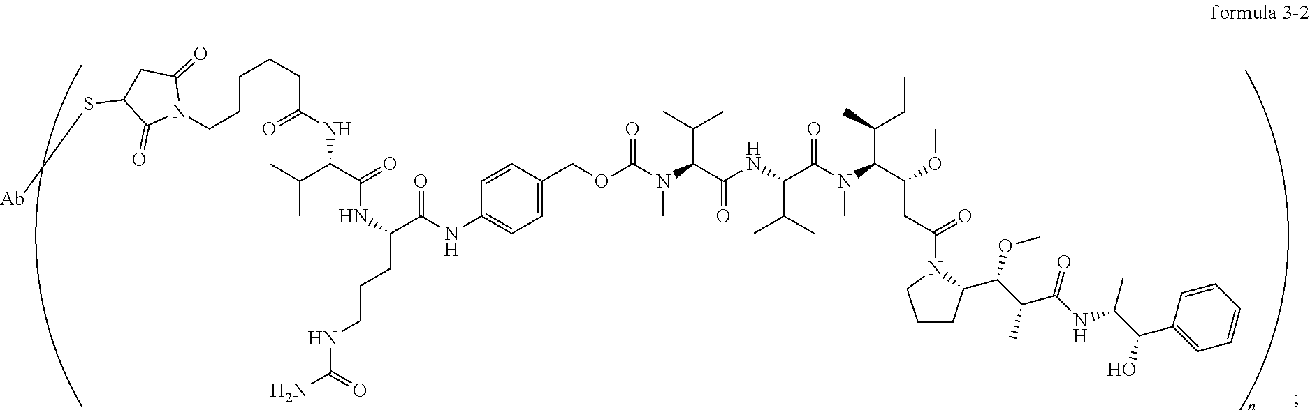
C1=CC(COC(N(C(C(NC(C(N(C(C(OC)CC(N2CCCC2C(C(C(NC(C(C2=CC=CC=C2)O)C)=O)C)OC)=O)C(C)CC)C)=O)C(C)C)=O)C(C)C)C)=O)=CC=C1NC(C(NC(C(NC(CCCCCN1C(=O)CC(S[Ab])C1=O)=O)C(C)C)=O)CCCNC(N)=O)=O
